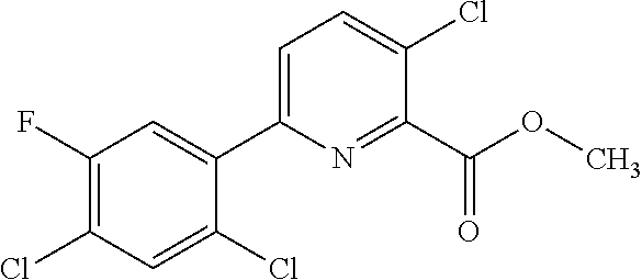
C1(Cl)=CC(Cl)=C(F)C=C1C1=CC=C(Cl)C(C(OC)=O)=N1
